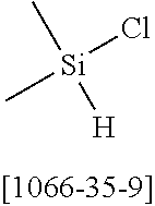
[Si](Cl)(C)(C)[H]
